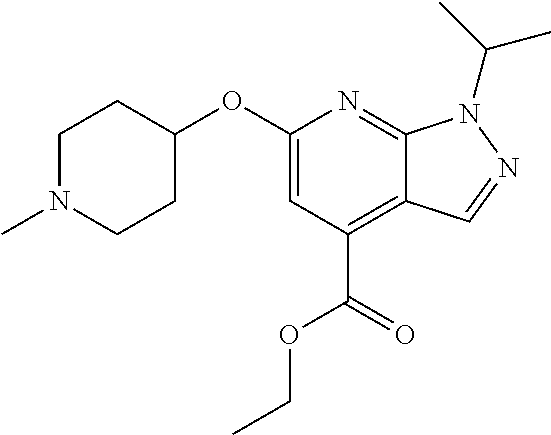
C12=NC(OC3CCN(C)CC3)=CC(C(=O)OCC)=C1C=NN2C(C)C
